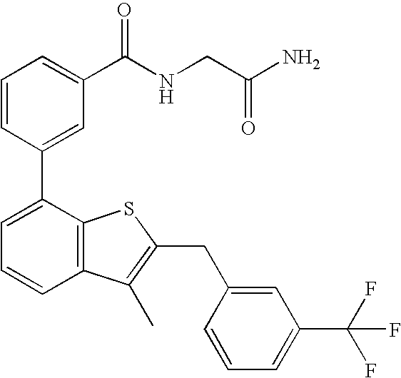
C1=CC(C2=CC=CC3=C2SC(CC2=CC(C(F)(F)F)=CC=C2)=C3C)=CC(C(NCC(N)=O)=O)=C1
